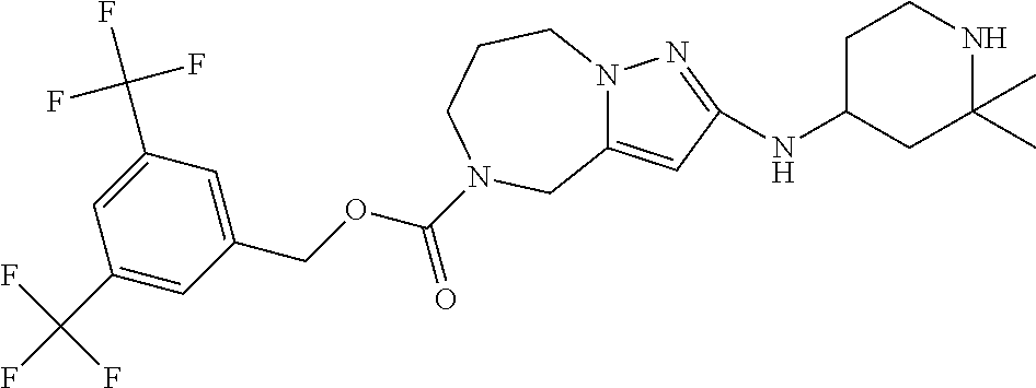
N12C(=CC(NC3CC(C)(C)NCC3)=N1)CN(C(OCC1=CC(C(F)(F)F)=CC(C(F)(F)F)=C1)=O)CCC2
